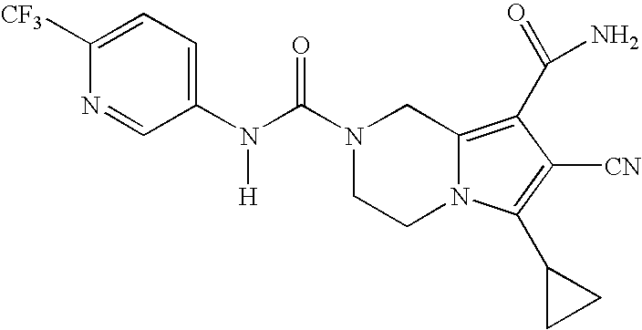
N(C(=O)N1CCN2C(=C(C(N)=O)C([CN])=C2C2CC2)C1)([H])C1=CC=C([CF3])N=C1
